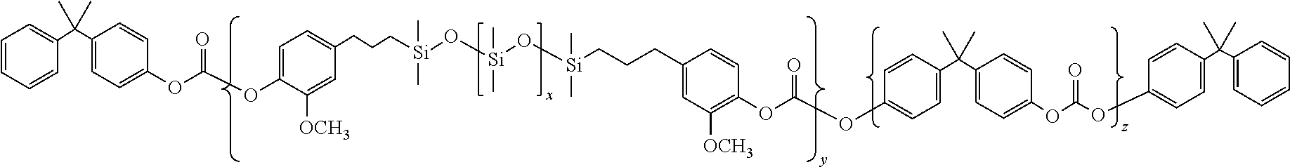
C1=CC=CC(C(C2=CC=C(OC(OC3=CC=C(CCC[Si](O[Si](C)(C)O[Si](C)(C)CCCC4=CC([OCH3])=C(OC(OC5=CC=C(C(C6=CC=C(OC(OC7=CC=C(C(C8=CC=CC=C8)(C)C)C=C7)=O)C=C6)(C)C)C=C5)=O)C=C4)(C)C)C=C3[OCH3])=O)C=C2)(C)C)=C1
